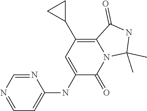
C1=NC=NC(NC2=CC(C3CC3)=C3N(C2=O)C(C)(C)NC3=O)=C1
